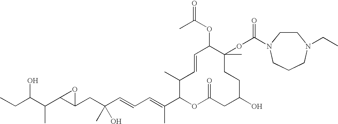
CCC(C(C1C(CC(C=CC=C(C)C2OC(=O)CC(O)CCC(C)(OC(=O)N3CCN(CC)CCC3)C(OC(C)=O)C=CC2C)(C)O)O1)C)O
